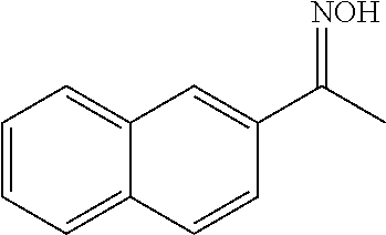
C12=CC=CC=C1C=CC(C(C)=[NOH])=C2
